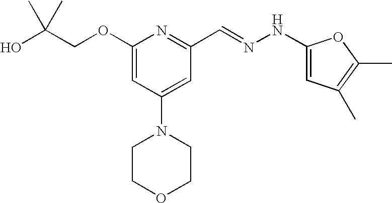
C(COC1=CC(N2CCOCC2)=CC(C=NNC2=CC(C)=C(C)O2)=N1)(O)(C)C
